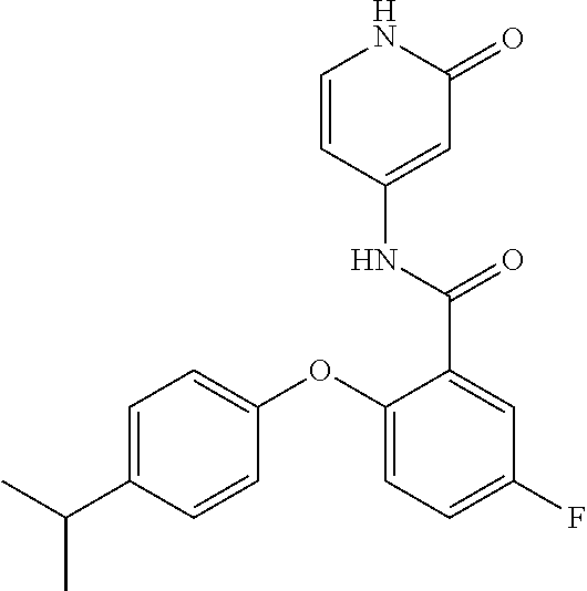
C1=CC(NC(C2=CC(F)=CC=C2OC2=CC=C(C(C)C)C=C2)=O)=CC(=O)N1
